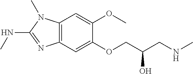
C1(OC)=CC2=C(C=C1OCC(CNC)O)N=C(NC)N2C
